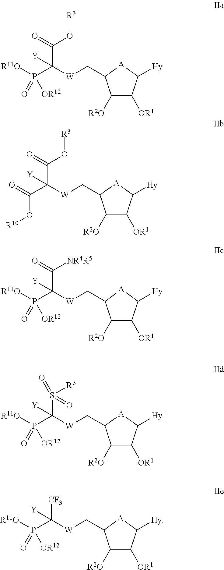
C1([R2O])C([OR1])C([Hy])[A]C1C[W]C(P([R11O])(=O)[OR12])(C(=O)O[R3])[Y].C1([R2O])C([OR1])C([Hy])[A]C1C[W]C(C(=O)O[R10])(C(=O)O[R3])[Y].C1([R2O])C([OR1])C([Hy])[A]C1C[W]C(P([R11O])(=O)[OR12])(C(=O)[NR4R5])[Y].C1([R2O])C([OR1])C([Hy])[A]C1C[W]C(P([R11O])(=O)[OR12])(S(=O)([R6])=O)[Y].C1([R2O])C([OR1])C([Hy])[A]C1C[W]C(P([R11O])(=O)[OR12])([CF3])[Y]
